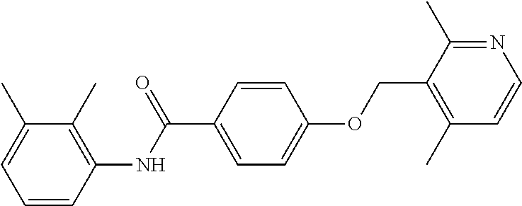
C1=CC(NC(C2=CC=C(OCC3=C(C)C=CN=C3C)C=C2)=O)=C(C)C(C)=C1
